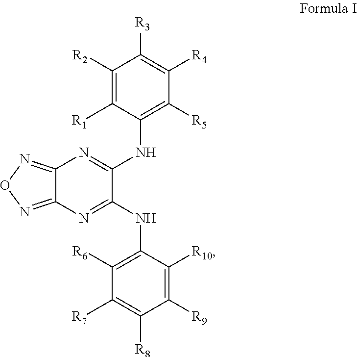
C1([R2])=C([R1])C(NC2=NC3=NON=C3N=C2NC2=C([R6])C([R7])=C([R8])C([R9])=C2[R10])=C([R5])C([R4])=C1[R3]
